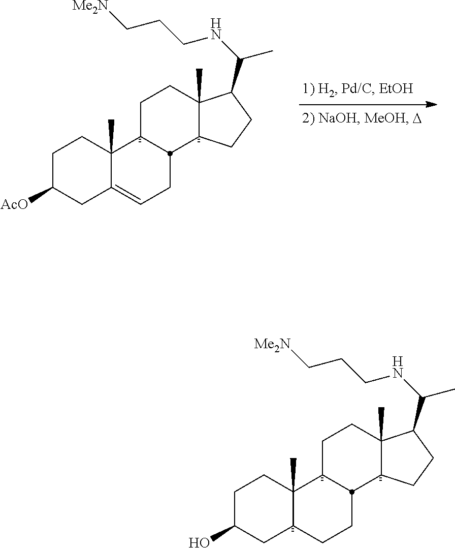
C1C([AcO])CC2=CCC3C4C(C)(CCC3C2(C)C1)C(C(C)NCCC[Me2N])CC4.C1C(O)CC2C(C)(C1)C1CCC3(C)C(C(C)NCCC[Me2N])CCC3C1CC2
